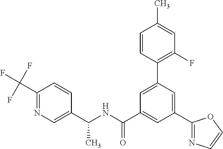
C(NC(C1=CC(C2=NC=CO2)=CC(C2=C(F)C=C(C)C=C2)=C1)=O)(C1=CN=C(C(F)(F)F)C=C1)C
